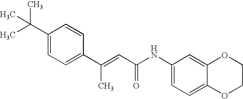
C1(C(=CC(=O)NC2=CC=C3C(=C2)OCCO3)C)=CC=C(C(C)(C)C)C=C1
